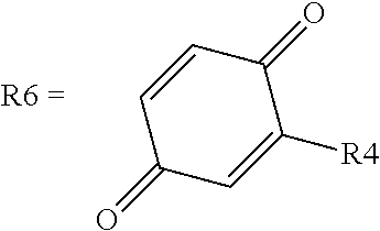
C1=CC(=O)C([R4])=CC1=O
